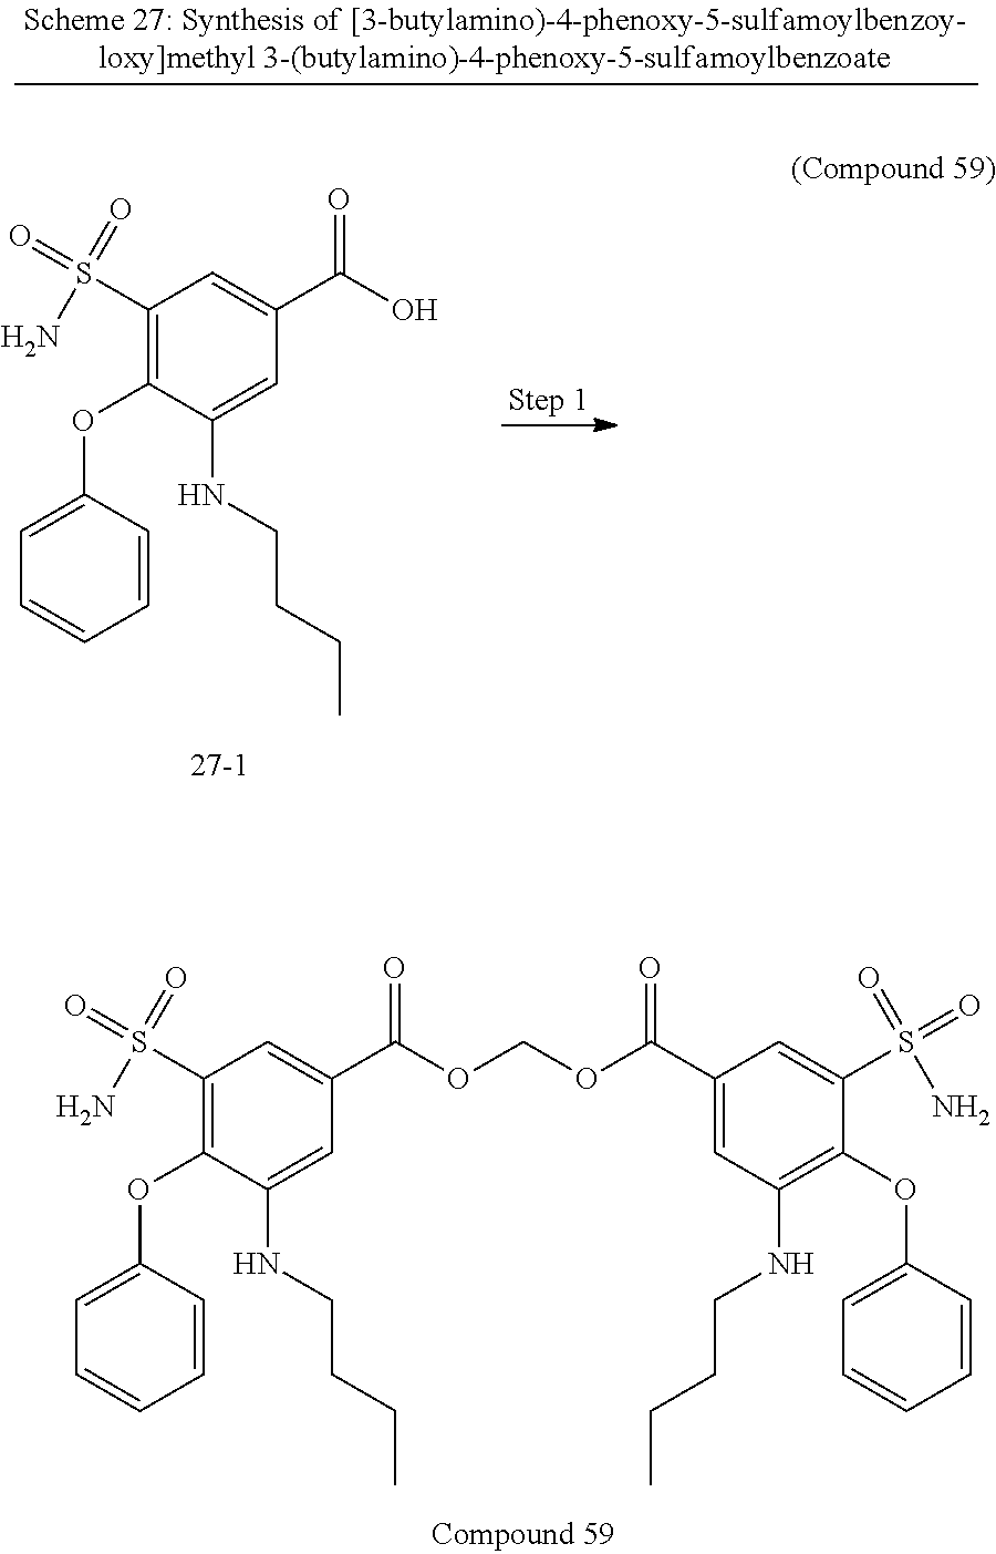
C1(S(N)(=O)=O)=C(OC2=CC=CC=C2)C(NCCCC)=CC(C(=O)OCOC(C2=CC(NCCCC)=C(OC3=CC=CC=C3)C(S(=O)(N)=O)=C2)=O)=C1.C1(S(N)(=O)=O)=C(OC2=CC=CC=C2)C(NCCCC)=CC(C(=O)O)=C1
